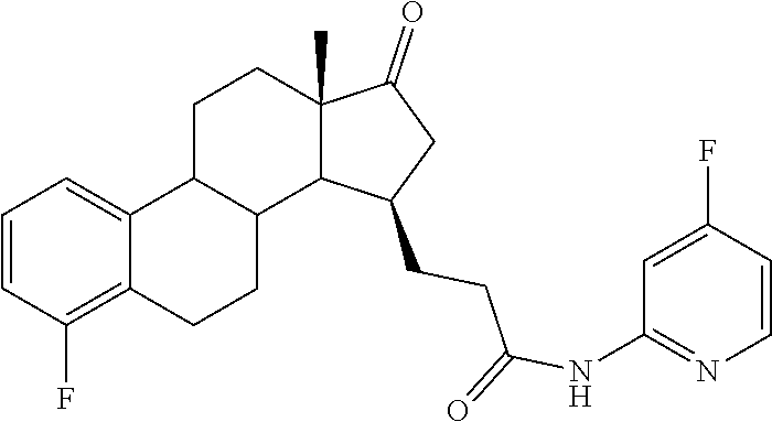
C1=CC(F)=C2C(=C1)C1C(CC2)C2C(C)(CC1)C(=O)CC2CCC(NC1=NC=CC(F)=C1)=O
